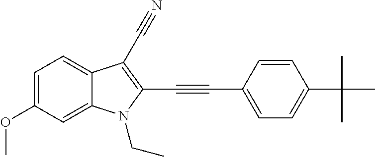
C1=C(OC)C=C2C(=C1)C(C#N)=C(C#CC1=CC=C(C(C)(C)C)C=C1)N2CC
